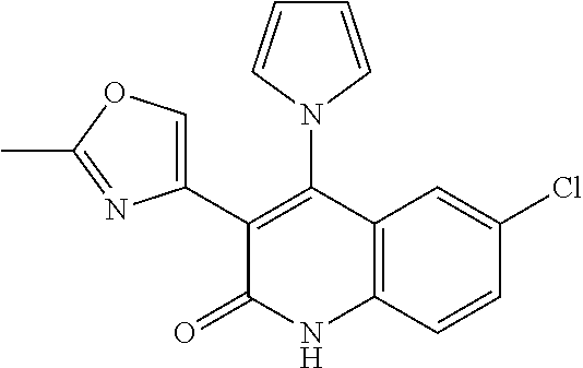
C1(Cl)=CC2=C(C=C1)NC(=O)C(C1=COC(C)=N1)=C2N1C=CC=C1
